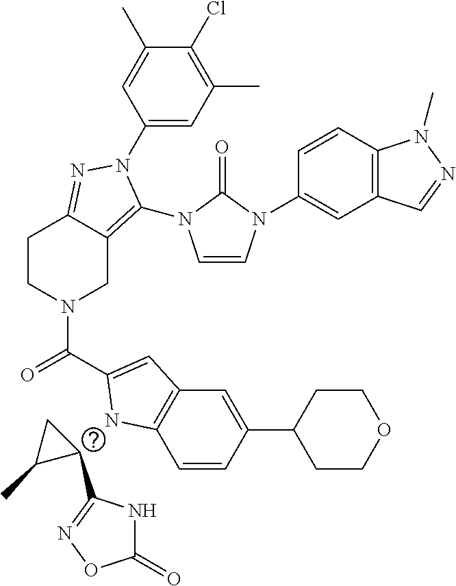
C1(C2=NOC(=O)N2)CC1C.C1(N2C(N3C=CN(C4=CC5=C(C=C4)N(C)N=C5)C3=O)=C3CN(C(=O)C4=CC5=C(C=CC(C6CCOCC6)=C5)N4)CCC3=N2)=CC(C)=C(Cl)C(C)=C1
